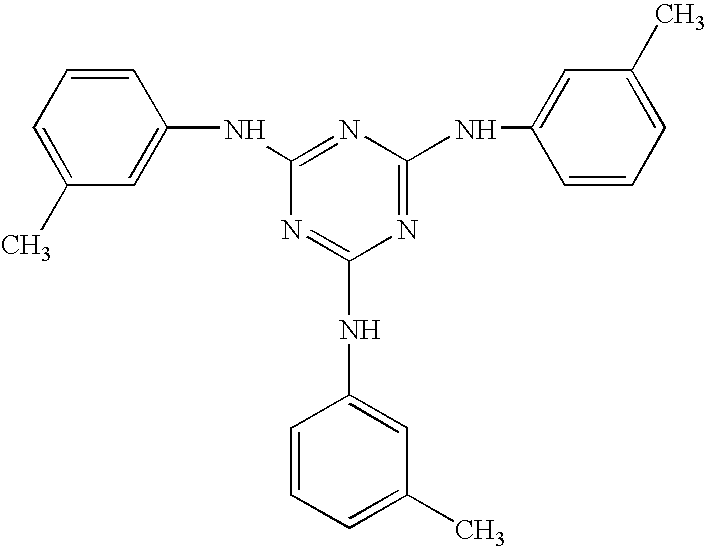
C1=C(C)C=C(NC2=NC(NC3=CC(C)=CC=C3)=NC(NC3=CC(C)=CC=C3)=N2)C=C1
